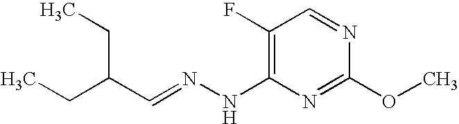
C1(F)=C(NN=CC(CC)CC)N=C(OC)N=C1
